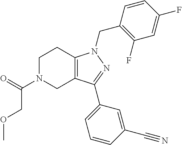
C1N(C(=O)COC)CC2=C(C1)N(CC1=C(F)C=C(F)C=C1)N=C2C1=CC=CC(C#N)=C1
